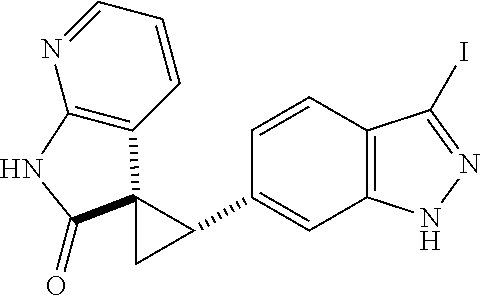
C1(C2C3(C4=C(N=CC=C4)NC3=O)C2)=CC2=C(C=C1)C(I)=NN2
